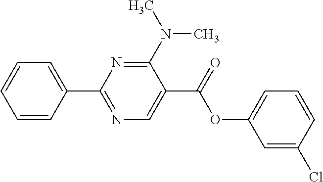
C1=CC(C2=NC=C(C(OC3=CC=CC(Cl)=C3)=O)C(N(C)C)=N2)=CC=C1
